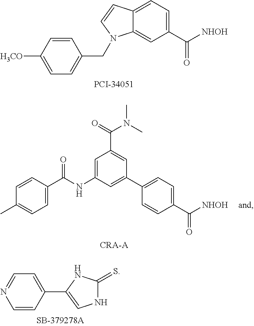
C12=CC(C([NHOH])=O)=CC=C1C=CN2CC1=CC=C([H3CO])C=C1.C1=C(NC(C2=CC=C(C)C=C2)=O)C=C(C2=CC=C(C([NHOH])=O)C=C2)C=C1C(=O)N(C)C.C1=CC(C2=CNC(=S)N2)=CC=N1
